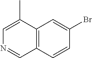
C1=C(C)C2=C(C=N1)C=CC(Br)=C2
